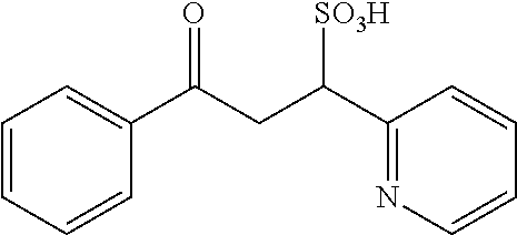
C1=CC=CC(C(CC(C2=NC=CC=C2)[SO3H])=O)=C1
